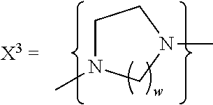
C1N(C)CN(C)C1
